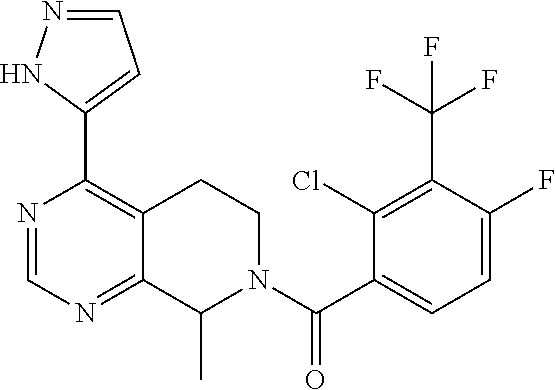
C1=C(F)C(C(F)(F)F)=C(Cl)C(C(N2C(C)C3=NC=NC(C4=CC=NN4)=C3CC2)=O)=C1
